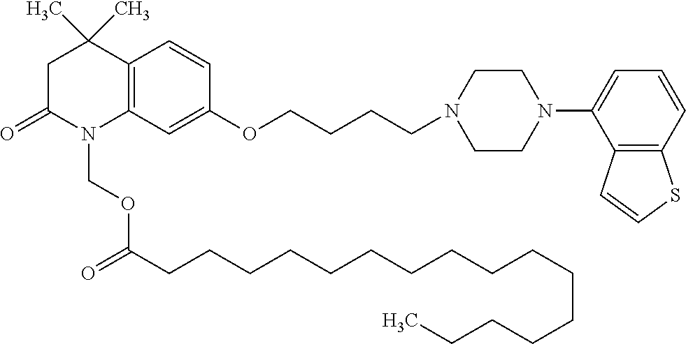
C12=C(C=C(OCCCCN3CCN(C4=CC=CC5=C4C=CS5)CC3)C=C1)N(COC(CCCCCCCCCCCCCCCC)=O)C(=O)CC2(C)C
